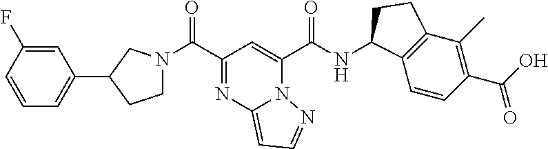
C(C1=NC2=CC=NN2C(C(NC2C3=C(C(C)=C(C(O)=O)C=C3)CC2)=O)=C1)(=O)N1CCC(C2=CC=CC(F)=C2)C1
